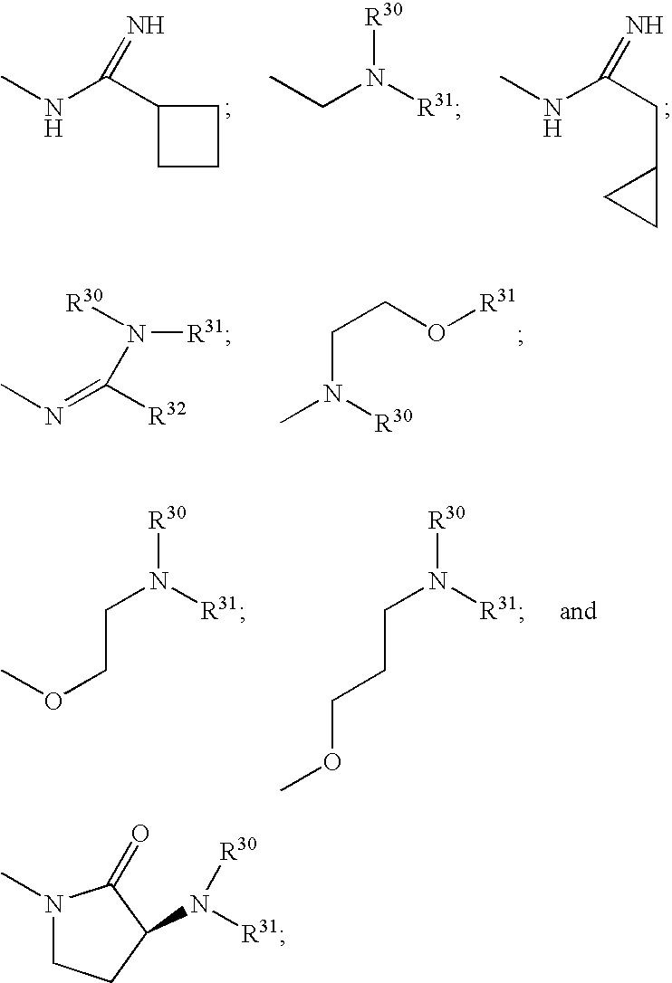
CNC(C1CCC1)=N.CNC(CC1CC1)=N.CCN([R31])[R30].CN=C([R32])N([R31])[R30].C(N([R30])C)CO[R31].C(CCOC)N([R31])[R30].C(COC)N([R31])[R30].N1(C)CCC(N([R31])[R30])C1=O
